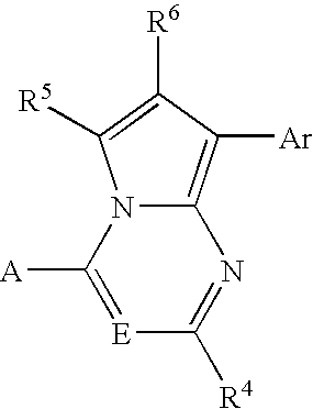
C12=C([Ar])C([R6])=C([R5])N1C([A])=[E]C([R4])=N2
